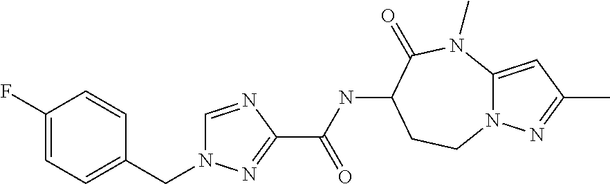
C1(F)=CC=C(CN2C=NC(C(NC3CCN4C(=CC(C)=N4)N(C)C3=O)=O)=N2)C=C1
